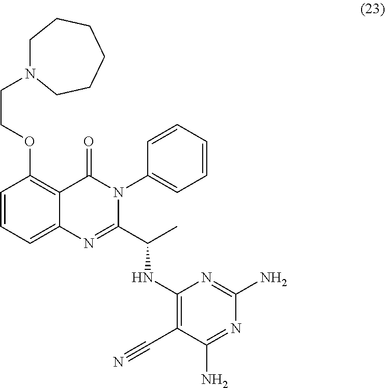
C1=CC(OCCN2CCCCCC2)=C2C(=C1)N=C(C(C)NC1=C(C#N)C(N)=NC(N)=N1)N(C1=CC=CC=C1)C2=O
